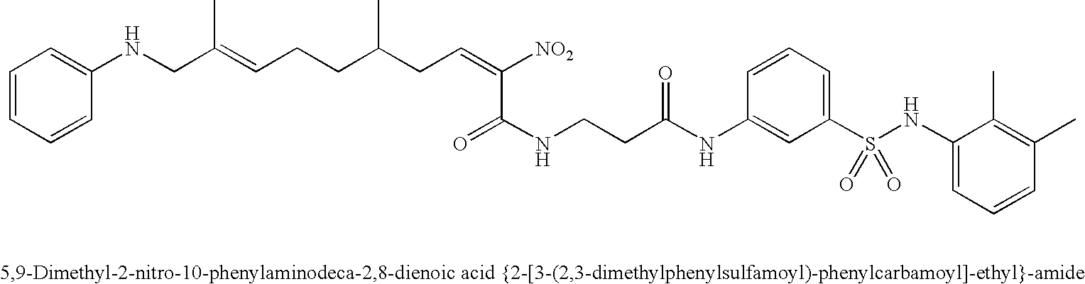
C1=CC=CC(NCC(=CCCC(CC=C([NO2])C(NCCC(NC2=CC(S(NC3=CC=CC(C)=C3C)(=O)=O)=CC=C2)=O)=O)C)C)=C1
